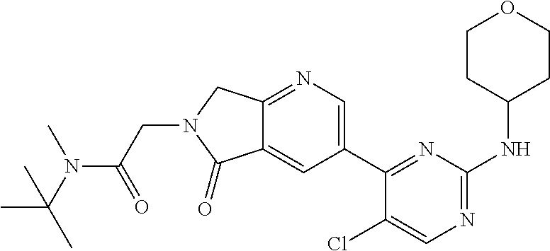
CN(C(=O)CN1C(=O)C2=CC(C3=NC(NC4CCOCC4)=NC=C3Cl)=CN=C2C1)C(C)(C)C
